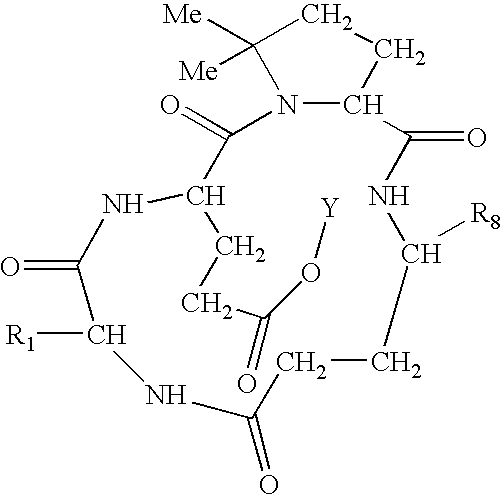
N12C(CCC1([Me])[Me])C(=O)NC([R8])CCC(=O)NC([R1])C(=O)NC(CCC(=O)O[Y])C2=O
